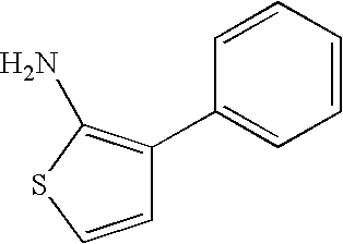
C1=CSC(N)=C1C1=CC=CC=C1
